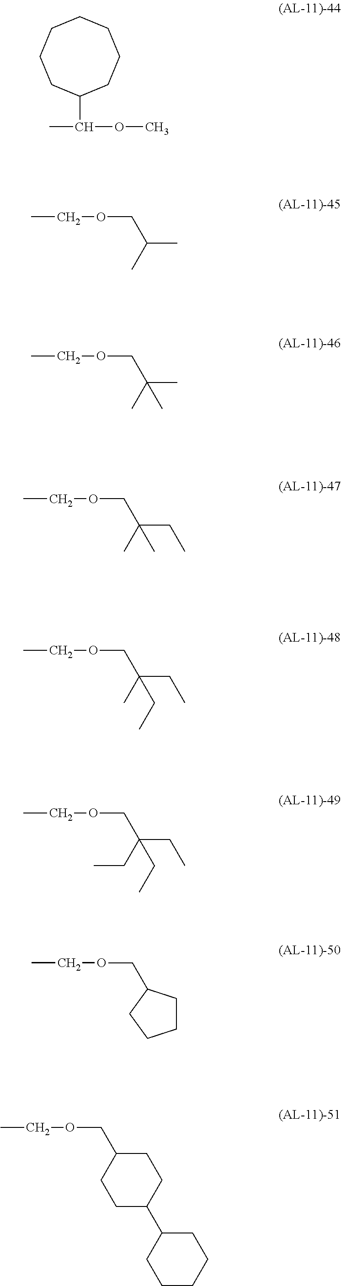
CC(OC)C1CCCCCCC1.CCOCC(C)C.CCOCC(C)(C)C.CCOCC(C)(CC)C.CCOCC(C)(CC)CC.CCOCC(CC)(CC)CC.CCOCC1CCCC1.CCOCC1CCC(C2CCCCC2)CC1
